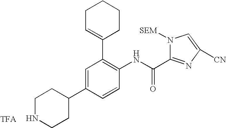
C1C=C(C2=C(NC(=O)C3=NC([CN])=CN3[SEM])C=CC(C3CCNCC3)=C2)CCC1
